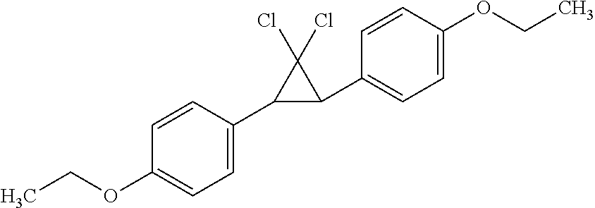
C1=C(C2C(C3=CC=C(OCC)C=C3)C2(Cl)Cl)C=CC(OCC)=C1
